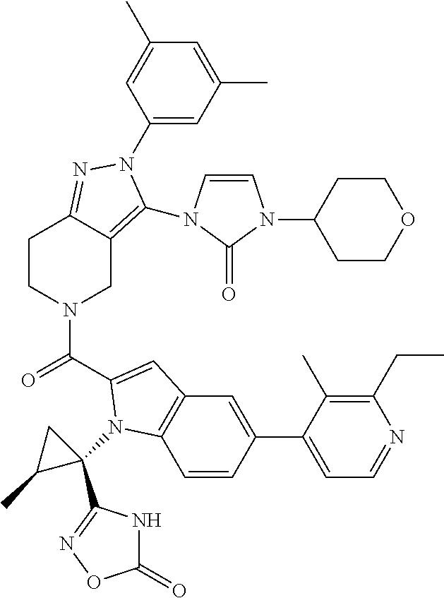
C1(N2C(N3C=CN(C4CCOCC4)C3=O)=C3CN(C(=O)C4=CC5=C(C=CC(C6=CC=NC(CC)=C6C)=C5)N4C4(C5=NOC(=O)N5)CC4C)CCC3=N2)=CC(C)=CC(C)=C1
